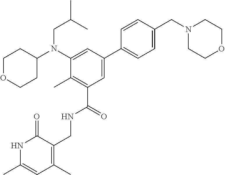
C1OCCC(N(C2=CC(C3=CC=C(CN4CCOCC4)C=C3)=CC(C(NCC3=C(C)C=C(C)NC3=O)=O)=C2C)CC(C)C)C1
